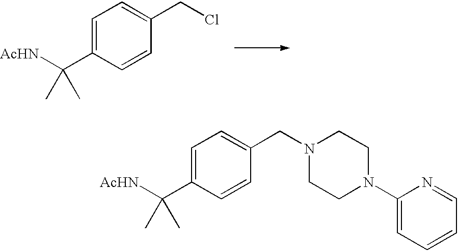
C1=C(C([AcHN])(C)C)C=CC(CCl)=C1.C1=C(C([AcHN])(C)C)C=CC(CN2CCN(C3=CC=CC=N3)CC2)=C1
